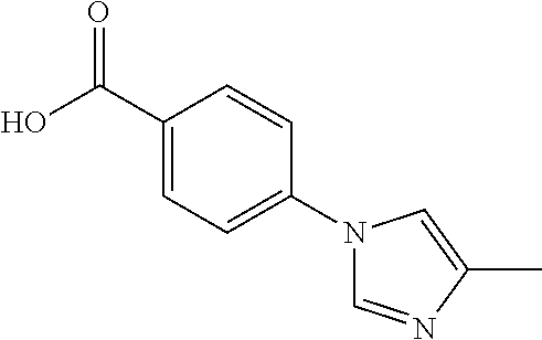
C1(C(O)=O)=CC=C(N2C=NC(C)=C2)C=C1
